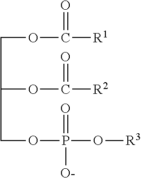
C(C(OC(=O)[R2])COP(=O)(O[R3])[O-])OC(=O)[R1]
